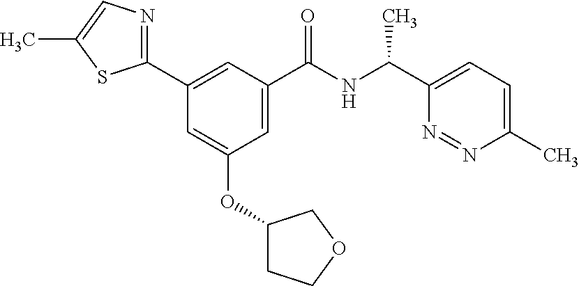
C1=C(C(NC(C2=CC=C(C)N=N2)C)=O)C=C(C2=NC=C(C)S2)C=C1OC1CCOC1
